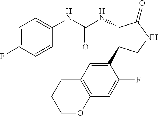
C1=C(F)C=CC(NC(NC2C(C3=CC4=C(C=C3F)OCCC4)CNC2=O)=O)=C1
